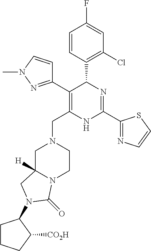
C1=CC(C2C(C3=NN(C)C=C3)=C(CN3CC4([H])N(CC3)C(=O)N(C3CCCC3[CO2H])C4)NC(C3=NC=CS3)=N2)=C(Cl)C=C1F
